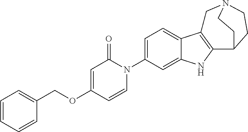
C1=CC=CC(COC2=CC(=O)N(C3=CC=C4C(=C3)NC3=C4CN4CCC3CC4)C=C2)=C1
